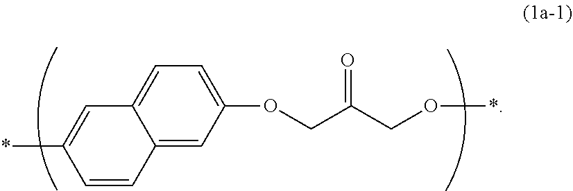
C12=CC(OCC(=O)CO*)=CC=C1C=C(*)C=C2
